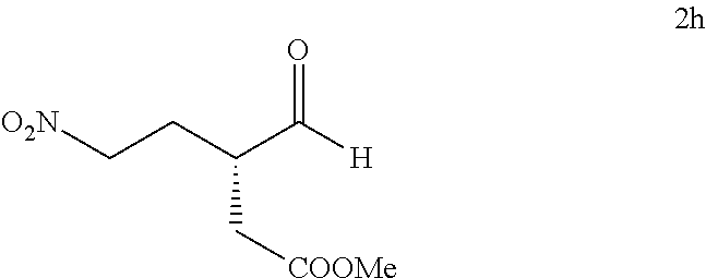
[O2N]CCC(C([H])=O)C[COOMe]
